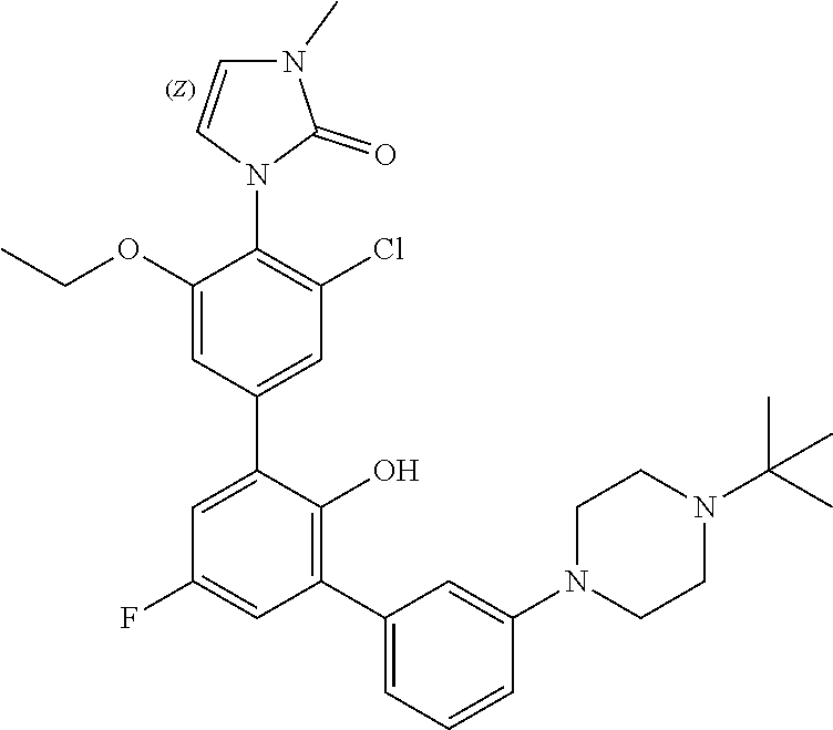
C1=C(OCC)C(N2C(=O)N(C)C=C2)=C(Cl)C=C1C1=CC(F)=CC(C2=CC=CC(N3CCN(C(C)(C)C)CC3)=C2)=C1O
